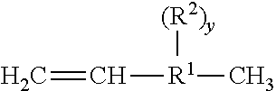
C=C[R1](C)[(R2)y]
